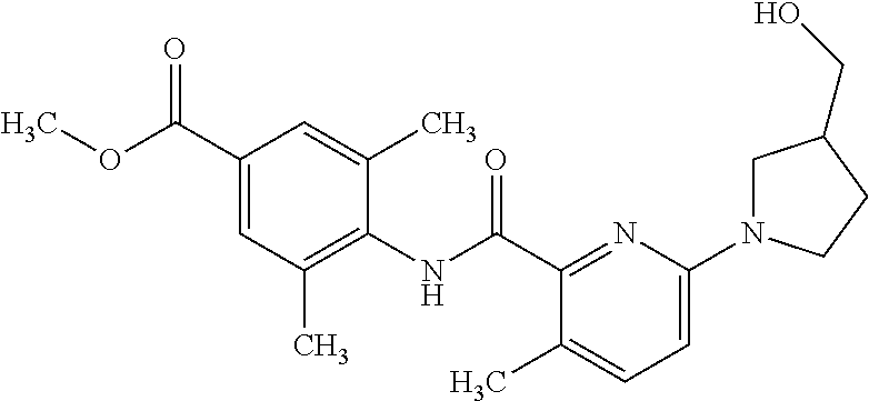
C1(C(OC)=O)=CC(C)=C(NC(C2=NC(N3CC(CO)CC3)=CC=C2C)=O)C(C)=C1
